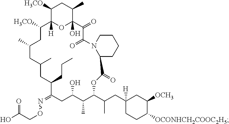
C1([H3CO])C2([H])OC(O)(C(C)C1)C(=O)C(=O)N1C(CCCC1)C(=O)OC(C(CC1([H])CCC([OCONHCH2COOC2H5])C([OCH3])C1)C)C(C)C(O)CC(=NOCC(O)=O)C(CCC)CC(C)CC(C)CC2[H3CO]
